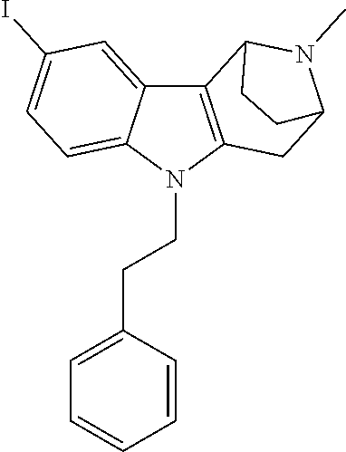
C12=CC(I)=CC=C1N(CCC1=CC=CC=C1)C1=C2C2N(C)C(C1)CC2
